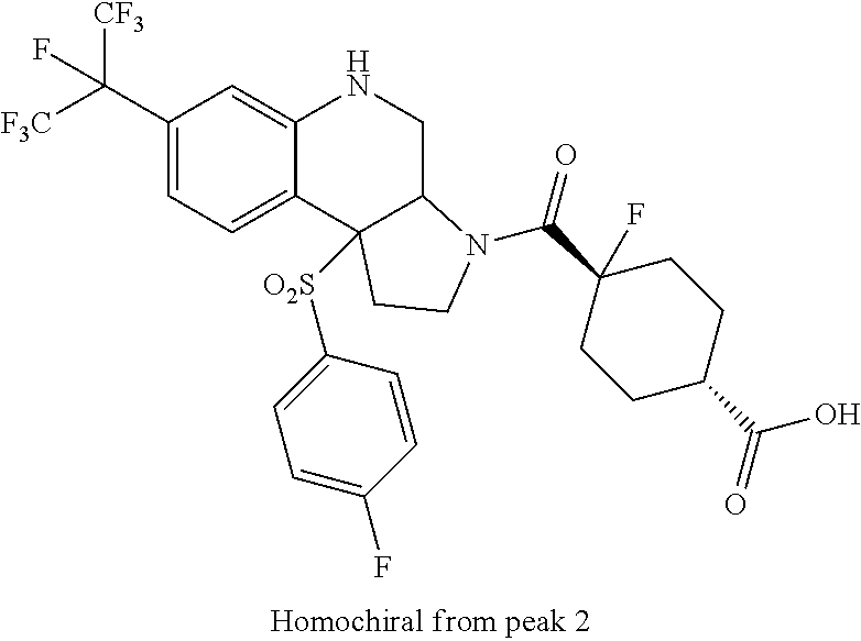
C1(C([CF3])([F3C])F)=CC=C2C(=C1)NCC1C2([O2S]C2=CC=C(F)C=C2)CCN1C(C1(F)CCC(C(O)=O)CC1)=O
